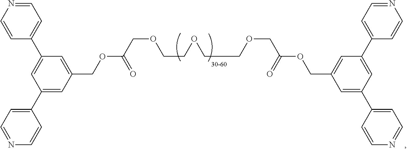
C1=NC=CC(C2=CC(C3=CC=NC=C3)=CC(COC(=O)COCCOCCOCC(=O)OCC3=CC(C4=CC=NC=C4)=CC(C4=CC=NC=C4)=C3)=C2)=C1
